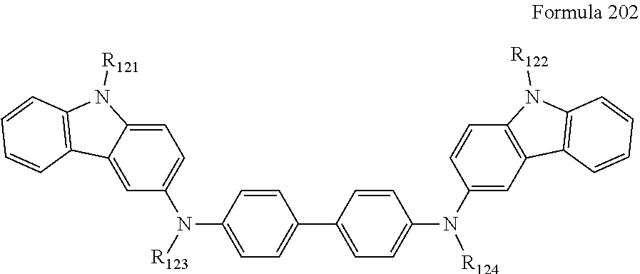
C1=C2C(=CC=C1N(C1=CC=C(C3=CC=C(N([R124])C4=CC5=C(C=C4)N([R122])C4=C5C=CC=C4)C=C3)C=C1)[R123])N([R121])C1=C2C=CC=C1
